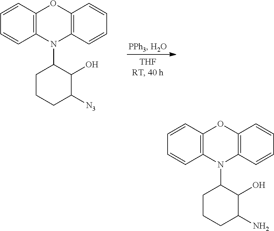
C12=C(C=CC=C1)OC1=C(N2C2CCCC(N)C2O)C=CC=C1.C12=C(C=CC=C1)OC1=C(N2C2CCCC([N3])C2O)C=CC=C1
